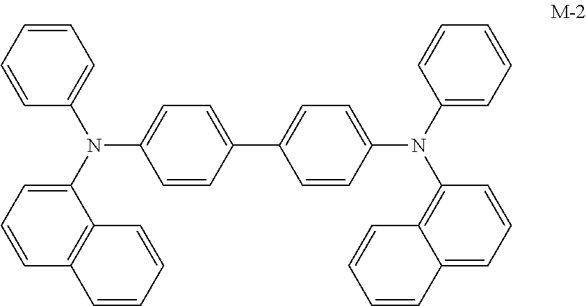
C1=CC=CC=C1N(C1=CC=CC2=C1C=CC=C2)C1=CC=C(C2=CC=C(N(C3=CC=CC=C3)C3=C4C(=CC=C3)C=CC=C4)C=C2)C=C1
